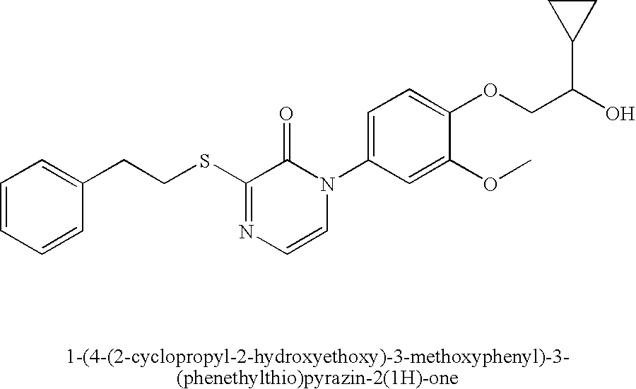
S(C1=NC=CN(C2=CC=C(OCC(O)C3CC3)C(OC)=C2)C1=O)CCC1=CC=CC=C1
